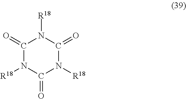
C1(=O)N([R18])C(=O)N([R18])C(=O)N1[R18]
